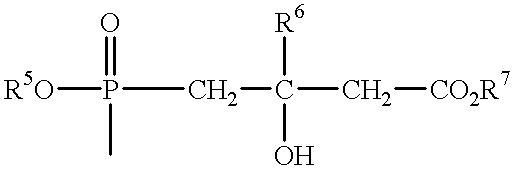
[R5O]P(CC(C[CO2R7])([R6])O)(=O)C
